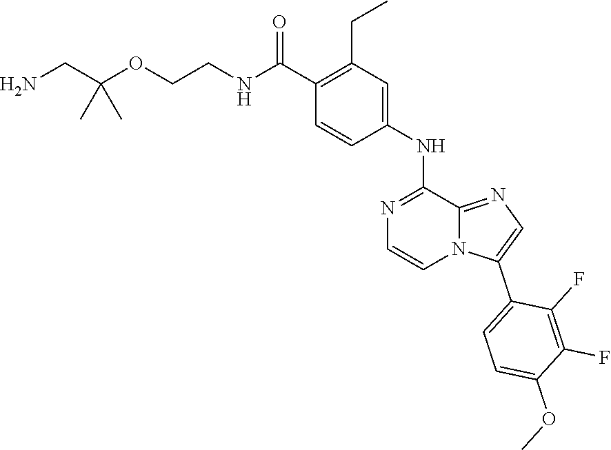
N(C(C1=C(CC)C=C(NC2=NC=CN3C2=NC=C3C2=CC=C(OC)C(F)=C2F)C=C1)=O)CCOC(CN)(C)C
